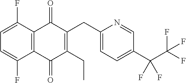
C1=C(F)C2=C(C(F)=C1)C(=O)C(CC1=CC=C(C(C(F)(F)F)(F)F)C=N1)=C(CC)C2=O
